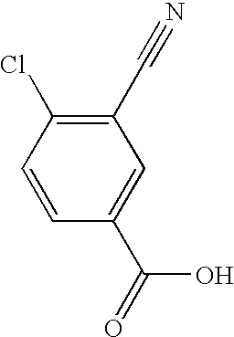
C1=CC(C(=O)O)=CC(C#N)=C1Cl
